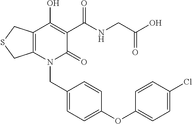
C(N1C(=O)C(C(NCC(O)=O)=O)=C(O)C2=C1CSC2)C1=CC=C(OC2=CC=C(Cl)C=C2)C=C1
